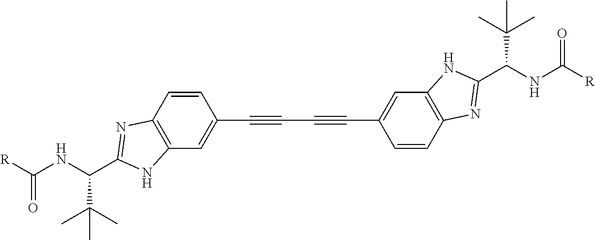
C(C#CC1=CC2=C(C=C1)N=C(C(NC([R])=O)C(C)(C)C)N2)#CC1=CC2=C(C=C1)N=C(C(NC([R])=O)C(C)(C)C)N2
